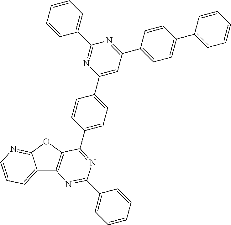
C12=CC=CN=C1OC1=C2N=C(C2=CC=CC=C2)N=C1C1=CC=C(C2=CC(C3=CC=C(C4=CC=CC=C4)C=C3)=NC(C3=CC=CC=C3)=N2)C=C1
